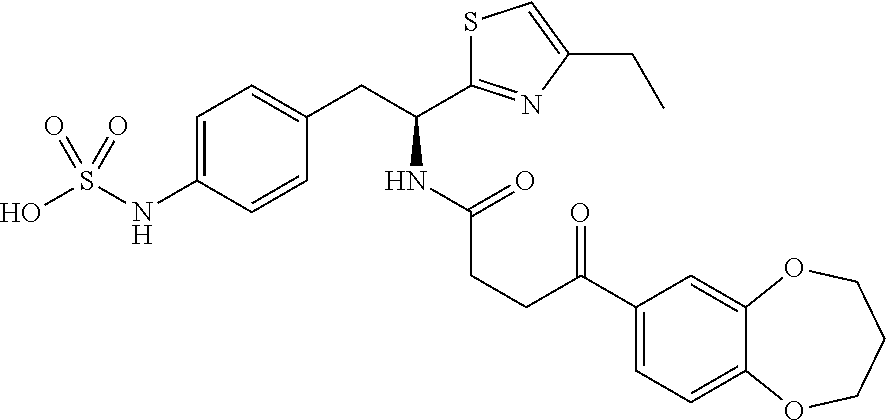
C1=C(NS(O)(=O)=O)C=CC(CC(C2=NC(CC)=CS2)NC(CCC(C2=CC=C3C(=C2)OCCCO3)=O)=O)=C1
